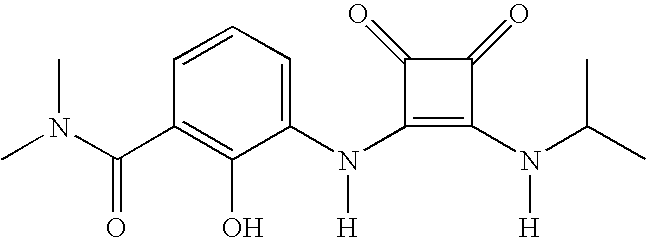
C(C1=C(O)C(N(C2=C(N([H])C(C)C)C(=O)C2=O)[H])=CC=C1)(=O)N(C)C
